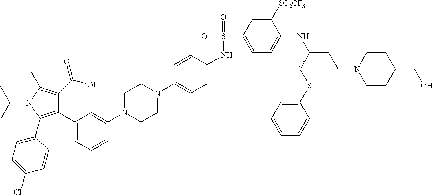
C1(C2=CC=CC(N3CCN(C4=CC=C(NS(=O)(C5=CC=C(NC(CCN6CCC(CO)CC6)CSC6=CC=CC=C6)C([SO2CF3])=C5)=O)C=C4)CC3)=C2)=C(C2=CC=C(Cl)C=C2)N(C(C)C)C(C)=C1C(O)=O
